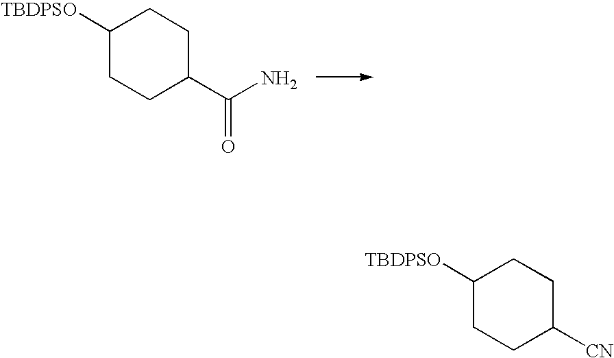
C1([TBDPSO])CCC(C(N)=O)CC1.C1([TBDPSO])CCC([CN])CC1
